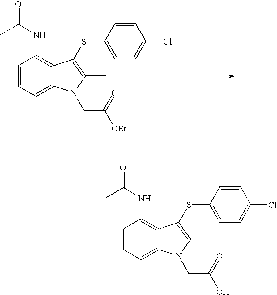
C1=CC=C2C(=C1NC(C)=O)C(SC1=CC=C(Cl)C=C1)=C(C)N2CC(O)=O.C1=CC=C2C(=C1NC(C)=O)C(SC1=CC=C(Cl)C=C1)=C(C)N2CC([OEt])=O
